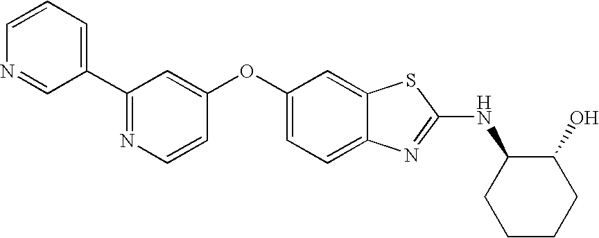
N1=C(C2=CC=CN=C2)C=C(OC2=CC=C3C(=C2)SC(NC2CCCCC2O)=N3)C=C1
